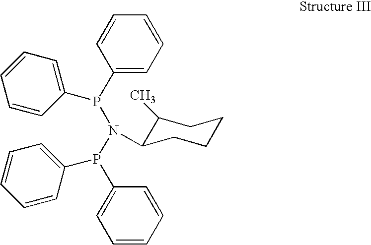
C1=CC=CC(P(C2=CC=CC=C2)N(C2C(C)CCCC2)P(C2=CC=CC=C2)C2=CC=CC=C2)=C1
